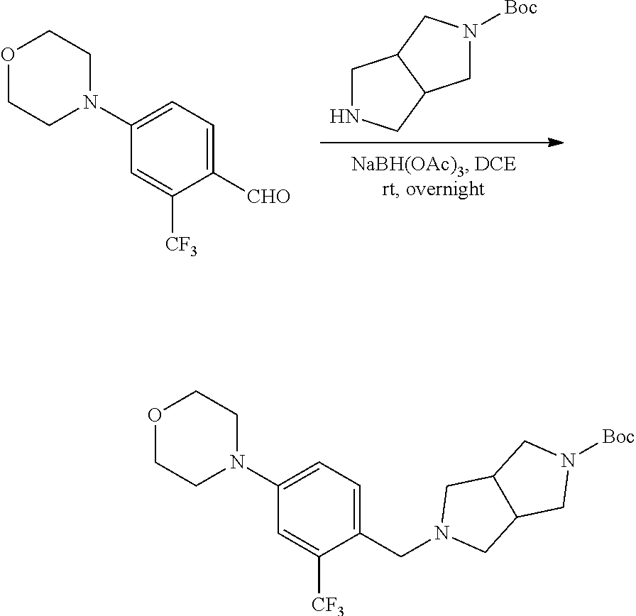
C1NCC2C1CN([Boc])C2.N1(C2=CC=C([CHO])C([CF3])=C2)CCOCC1.N1(C2=CC=C(CN3CC4C(C3)CN([Boc])C4)C([CF3])=C2)CCOCC1
